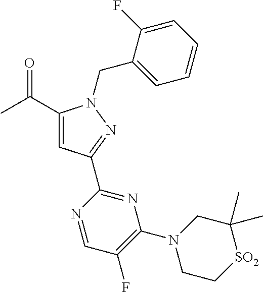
CC(=O)C1=CC(C2=NC(N3CC[SO2]C(C)(C)C3)=C(F)C=N2)=NN1CC1=CC=CC=C1F
